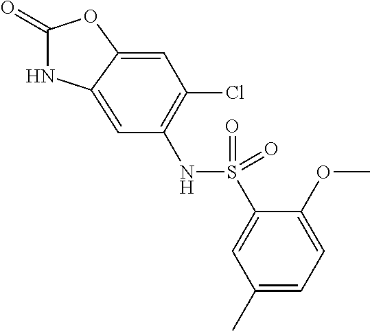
C1(=O)NC2=CC(NS(C3=CC(C)=CC=C3OC)(=O)=O)=C(Cl)C=C2O1
